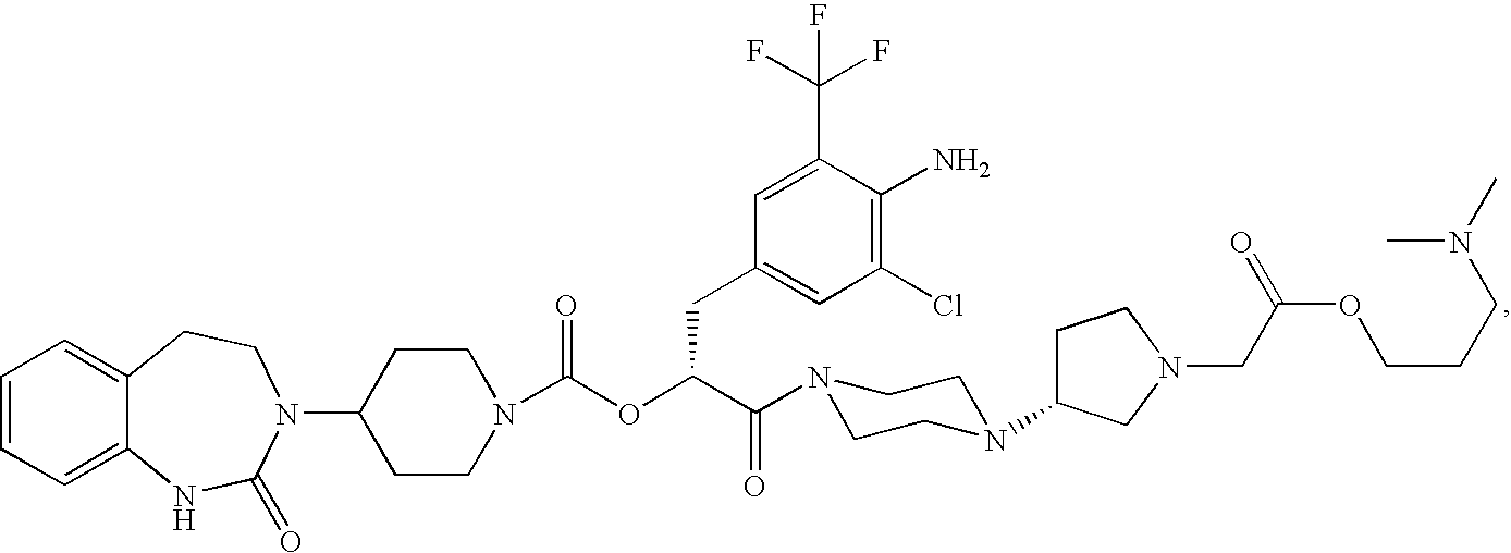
C1=CC=C2C(=C1)CCN(C1CCN(C(OC(C(=O)N3CCN(C4CCN(CC(OCCCN(C)C)=O)C4)CC3)CC3=CC(Cl)=C(N)C(C(F)(F)F)=C3)=O)CC1)C(=O)N2
